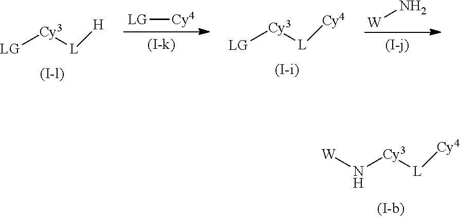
N([Cy3][L][Cy4])[W].[LG][Cy3][L][H].[LG][Cy4].[LG][Cy3][L][Cy4].N[W]
